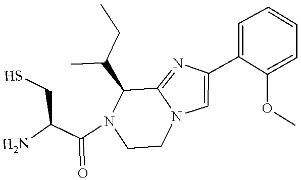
NC(C(N1CCN2C(=NC(C3=CC=CC=C3OC)=C2)C1C(CC)C)=O)CS
